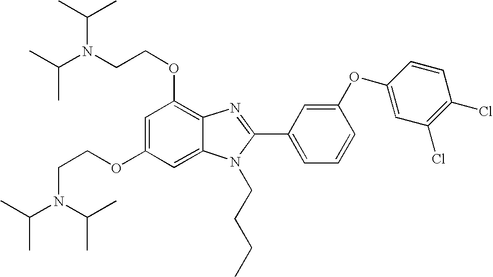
C1=C(OCCN(C(C)C)C(C)C)C=C2C(=C1OCCN(C(C)C)C(C)C)N=C(C1=CC=CC(OC3=CC(Cl)=C(Cl)C=C3)=C1)N2CCCC
